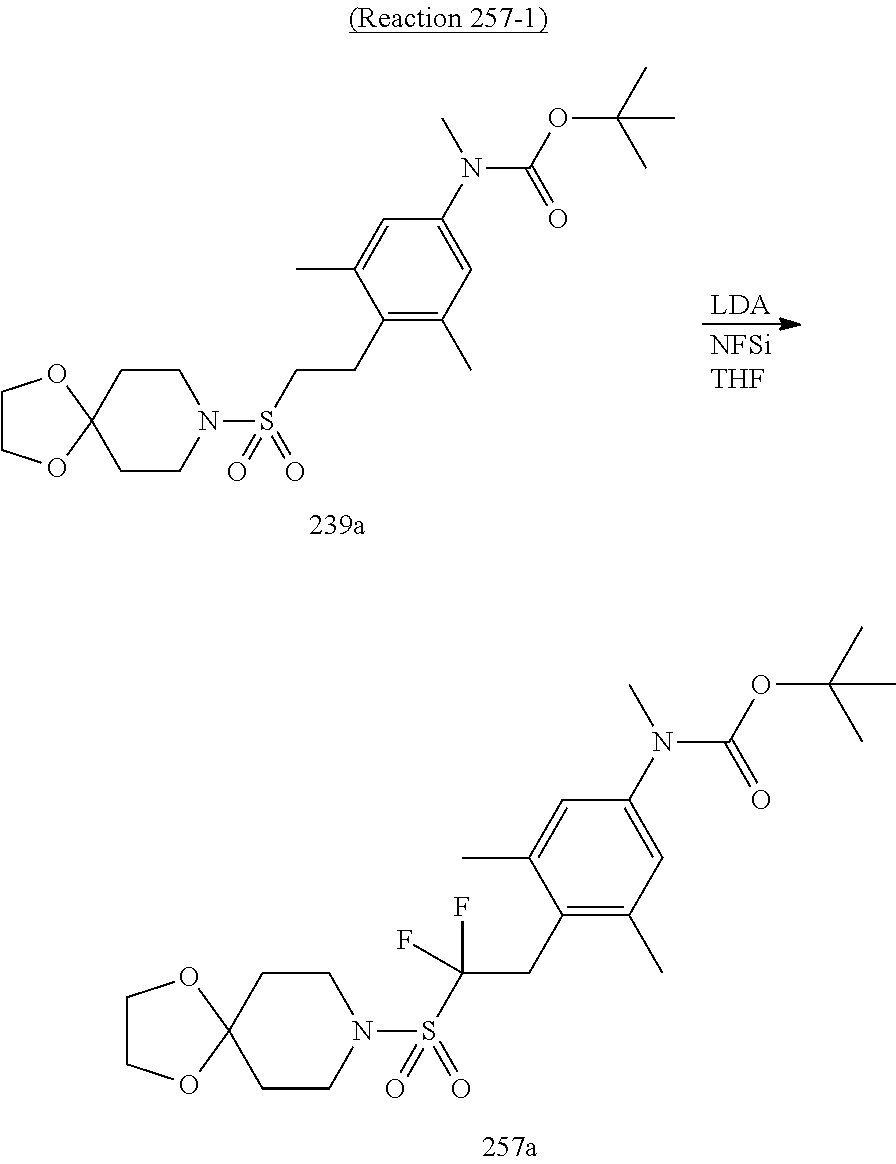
[LDA].[NFSiTHF].C1CN(S(CCC2=C(C)C=C(N(C)C(OC(C)(C)C)=O)C=C2C)(=O)=O)CCC12OCCO2.C1CN(S(C(CC2=C(C)C=C(N(C)C(OC(C)(C)C)=O)C=C2C)(F)F)(=O)=O)CCC12OCCO2
